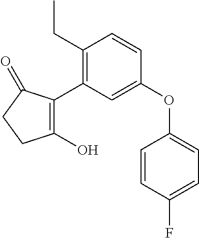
C1(O)=C(C2=C(CC)C=CC(OC3=CC=C(F)C=C3)=C2)C(=O)CC1
